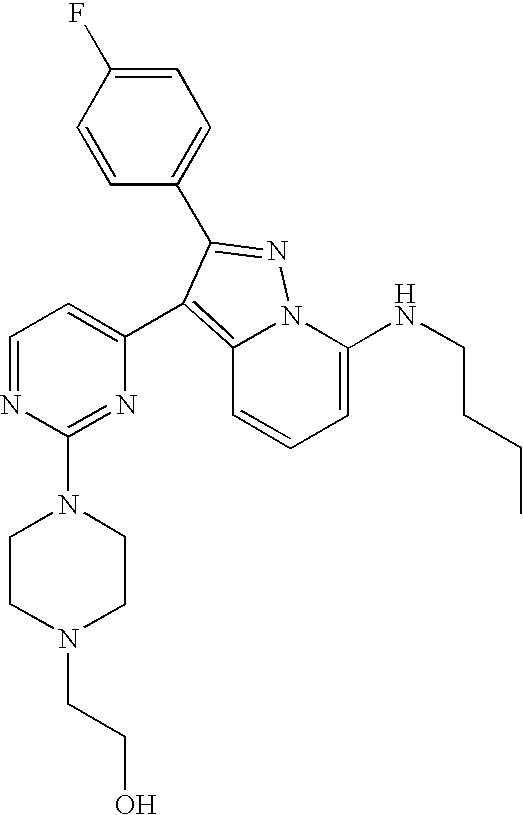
C12=C(C3=CC=NC(N4CCN(CCO)CC4)=N3)C(C3=CC=C(F)C=C3)=NN1C(NCCCC)=CC=C2
